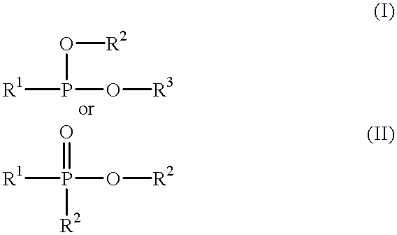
[R1]P(O[R2])O[R3].[R1]P([R2])(=O)O[R2]
